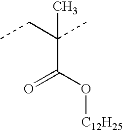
[C12H25]OC(C(CC)(C)C)=O
